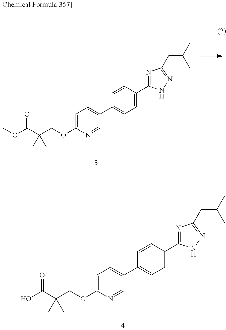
C1=C(OCC(C(OC)=O)(C)C)N=CC(C2=CC=C(C3=NC(CC(C)C)=NN3)C=C2)=C1.C1=C(OCC(C(O)=O)(C)C)N=CC(C2=CC=C(C3=NC(CC(C)C)=NN3)C=C2)=C1
